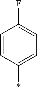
C1(F)=CC=C(*)C=C1
